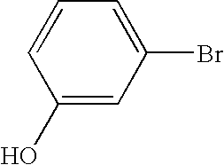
C1(O)=CC(Br)=CC=C1
